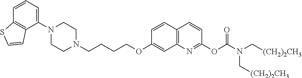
C1N(C2=CC=CC3=C2C=CS3)CCN(CCCCOC2=CC3=C(C=C2)C=CC(OC(N(C[(CH2)2CH3])C[(CH2)2CH3])=O)=N3)C1
